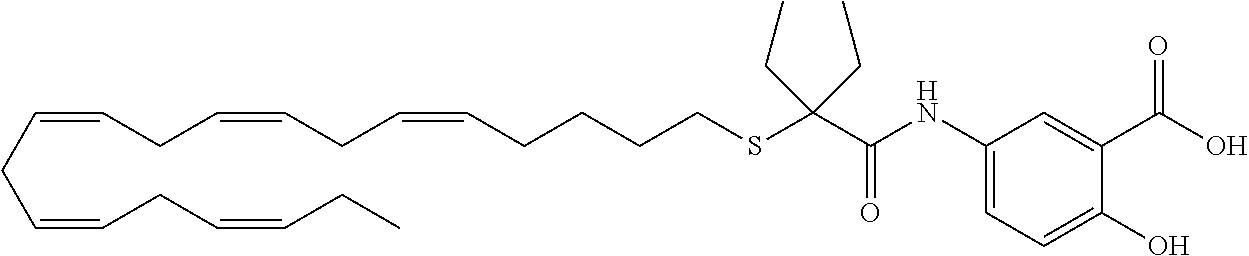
O=C(NC1=CC=C(O)C(C(=O)O)=C1)C(SCCCCC=CCC=CCC=CCC=CCC=CCC)(CC)CC
